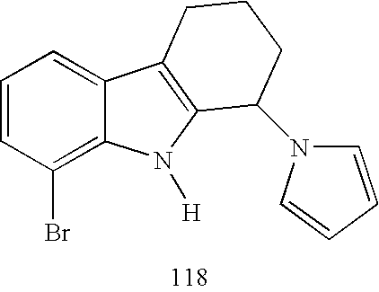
C1=CC(Br)=C2C(=C1)C1=C(N2[H])C(N2C=CC=C2)CCC1
